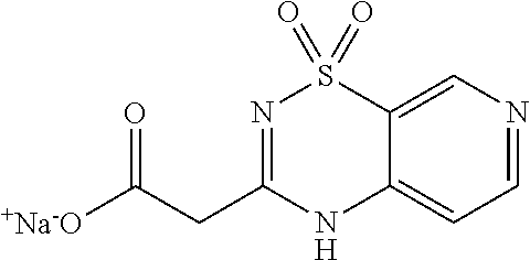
C12=CN=CC=C1NC(CC([+Na-O])=O)=NS2(=O)=O
